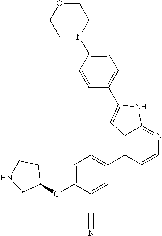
O(C1=CC=C(C2=C3C(=NC=C2)NC(C2=CC=C(N4CCOCC4)C=C2)=C3)C=C1C#N)C1CCNC1
